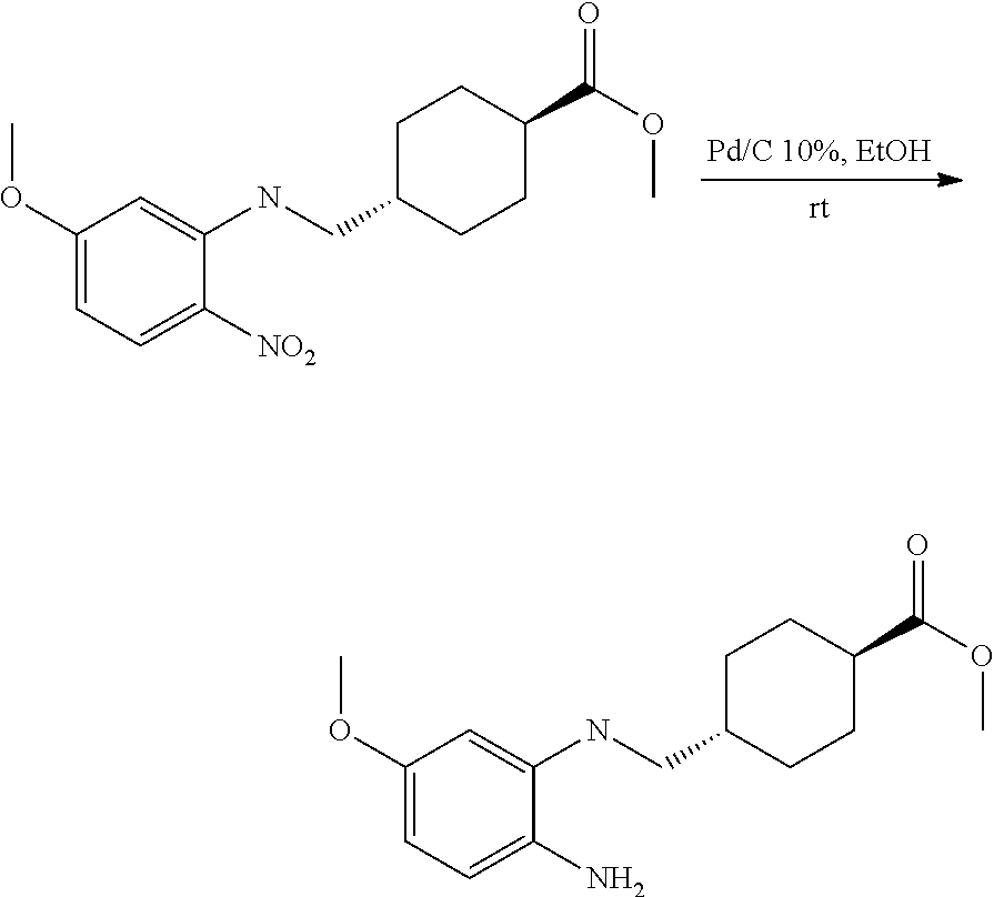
C1C(CNC2=CC(OC)=CC=C2[NO2])CCC(C(OC)=O)C1.C1C(CNC2=CC(OC)=CC=C2N)CCC(C(OC)=O)C1
